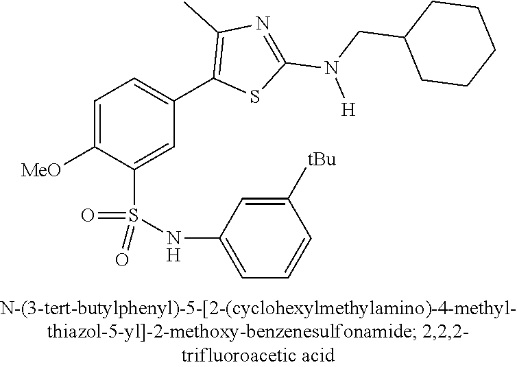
C1=C([OMe])C(S(NC2=CC=CC([tBu])=C2)(=O)=O)=CC(C2=C(C)N=C(N(CC3CCCCC3)[H])S2)=C1
